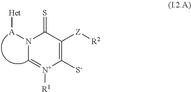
N1([A][Het])C=[N+]([R1])C([S-])=C([Z][R2])C1=S
